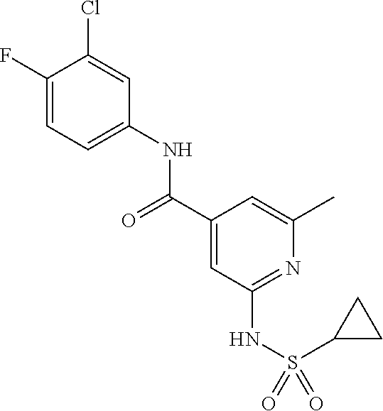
C1(F)=CC=C(NC(C2=CC(NS(=O)(C3CC3)=O)=NC(C)=C2)=O)C=C1Cl
